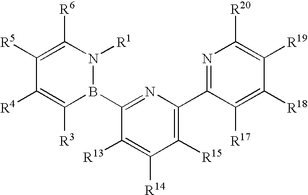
C1([R5])=C([R6])N([R1])B(C2=NC(C3=NC([R20])=C([R19])C([R18])=C3[R17])=C([R15])C([R14])=C2[R13])C([R3])=C1[R4]
